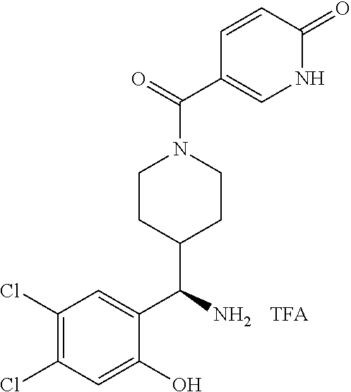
C1=CC(=O)NC=C1C(N1CCC(C(C2=CC(Cl)=C(Cl)C=C2O)N)CC1)=O.[TFA]
